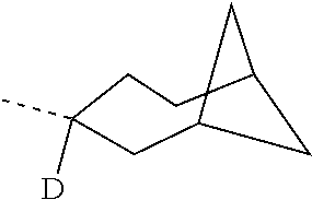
C1C(C)([D])CCC2CC1C2
